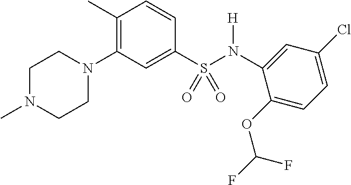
C1N(C)CCN(C2=C(C)C=CC(S(N([H])C3=CC(Cl)=CC=C3OC(F)F)(=O)=O)=C2)C1
